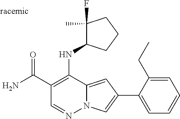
O=C(C1=C(NC2C(F)(C)CCC2)C2=CC(C3=CC=CC=C3CC)=CN2N=C1)N
